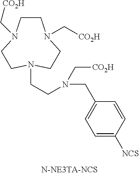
C1CN(C[CO2H])CCN(CCN(CC2=CC=C([NCS])C=C2)C[CO2H])CCN1C[CO2H]
